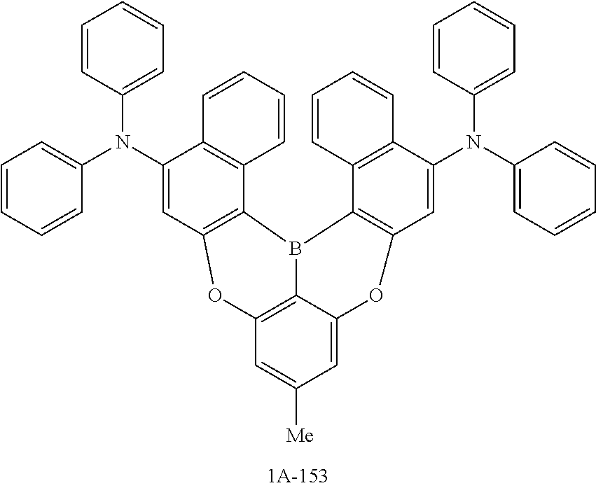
C1(N(C2=CC3=C(C4=C2C=CC=C4)B2C4=C(C=C([Me])C=C4OC4=C2C2=C(C(N(C5=CC=CC=C5)C5=CC=CC=C5)=C4)C=CC=C2)O3)C2=CC=CC=C2)=CC=CC=C1
